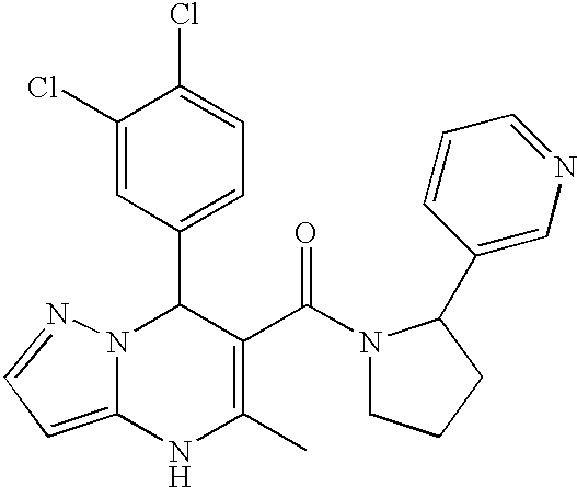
C1(C2N3C(=CC=N3)NC(C)=C2C(=O)N2CCCC2C2=CN=CC=C2)=CC=C(Cl)C(Cl)=C1
